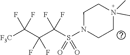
[F3C]C(C(C(S(N1CCN(C)(C)CC1)(=O)=O)(F)F)(F)F)(F)F
